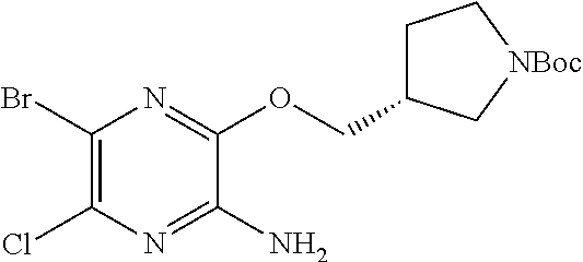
ClC1=C(Br)N=C(OCC2CC[NBoc]C2)C(N)=N1
